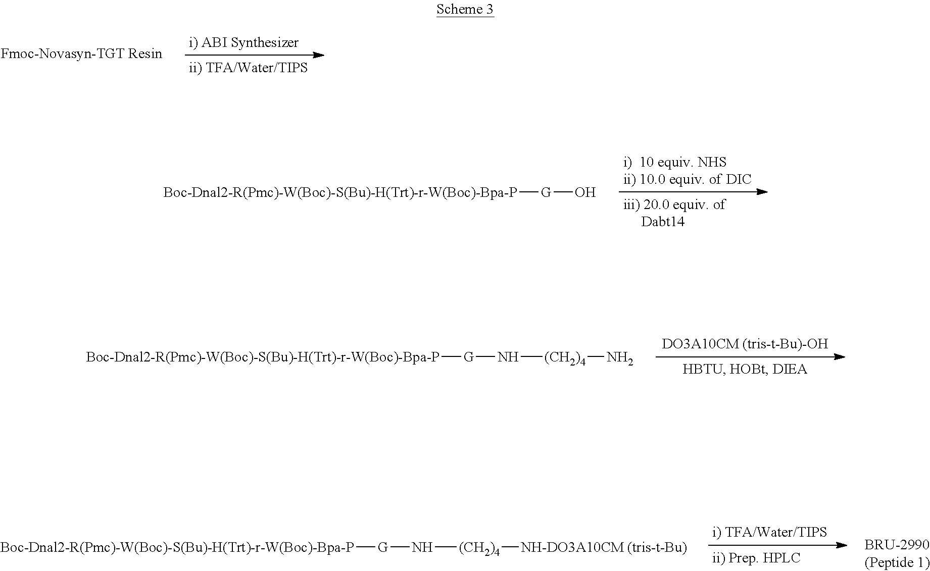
N([(CH2)4]N)[G][Boc-Dnal2-R(Pmc)-W(Boc)-S(Bu)-H(Trt)-r-W(Boc)-Bpa-P].N([(CH2)4][NH-DO3A10CM (tris-t-Bu)])[G][Boc-Dnal2-R(Pmc)-W(Boc)-S(Bu)-H(Trt)-r-W(Boc)-Bpa-P].[G](O)[Boc-Dnal2-R(Pmc)-W(Boc)-S(Bu)-H(Trt)-r-W(Boc)-Bpa-P]
